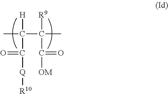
[H]C(C)(C([R9])(C(=O)[OM])C)C(=O)[Q][R10]
